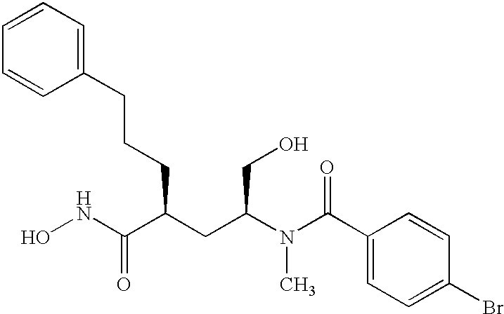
N(C(C(CCCC1=CC=CC=C1)CC(N(C(C1=CC=C(Br)C=C1)=O)C)CO)=O)O
